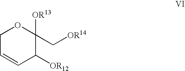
C1C=CC([OR12])C([OR13])(C[OR14])O1
